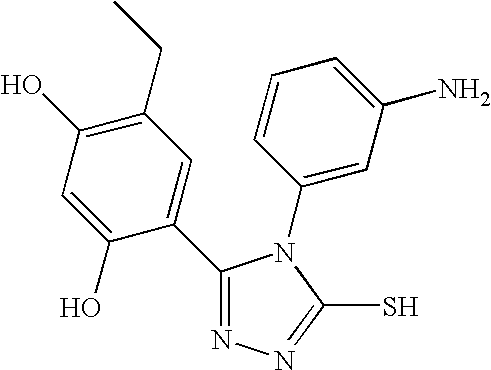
C1(C2=CC(CC)=C(O)C=C2O)=NN=C(S)N1C1=CC(N)=CC=C1
